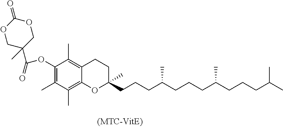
C1(OC(=O)C2(C)COC(=O)OC2)=C(C)C(C)=C2C(=C1C)CCC(CCCC(CCCC(CCCC(C)C)C)C)(C)O2
